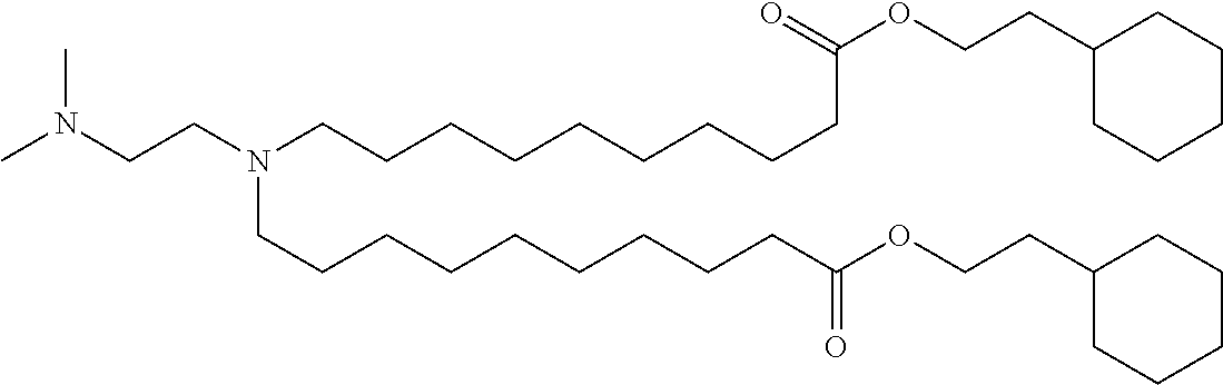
CN(CCN(CCCCCCCCCC(OCCC1CCCCC1)=O)CCCCCCCCCC(=O)OCCC1CCCCC1)C
